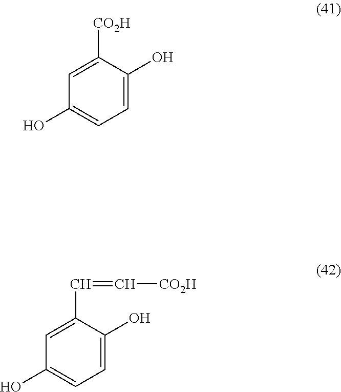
C1=C([CO2H])C(O)=CC=C1O.C1=C(C=C[CO2H])C(O)=CC=C1O
